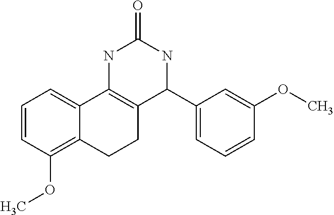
C1=CC(OC)=C2C(=C1)C1=C(CC2)C(C2=CC=CC(OC)=C2)NC(=O)N1
